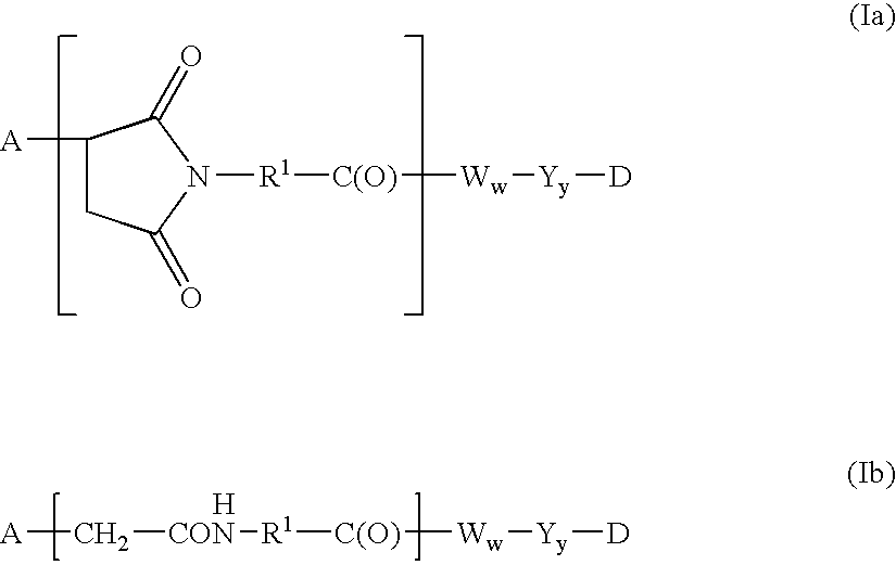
C1([A])CC(=O)N([R1][C(O)][Ww][Yy][D])C1=O.[A]C[CON][R1][C(O)][Ww][Yy][D].[H]
